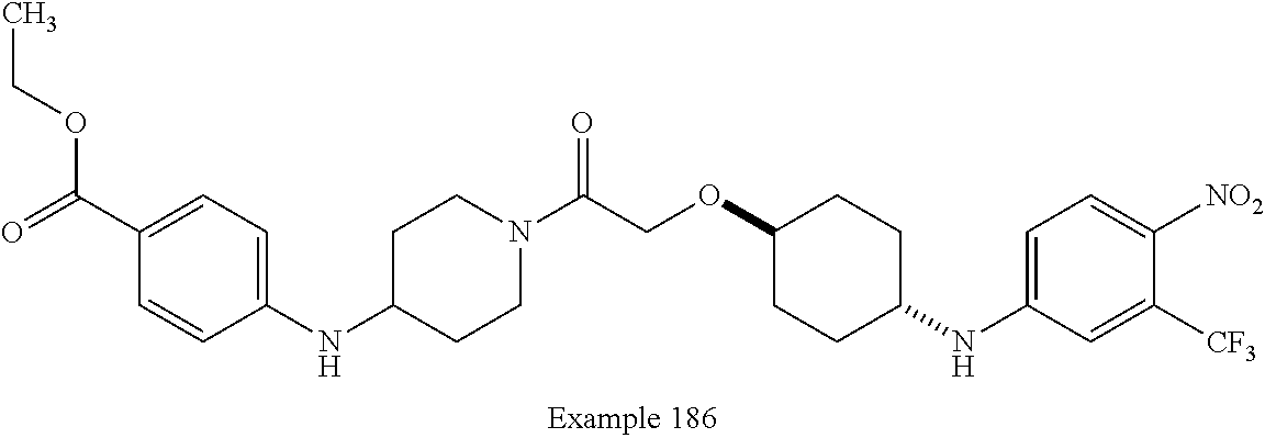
N(C1=CC=C(C(=O)OCC)C=C1)C1CCN(C(COC2CCC(NC3=CC=C([NO2])C([CF3])=C3)CC2)=O)CC1
